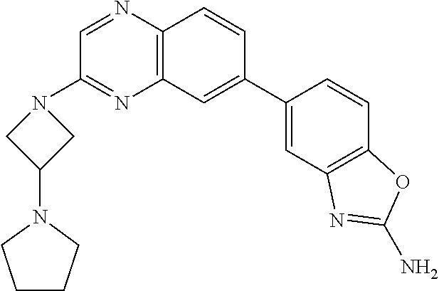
C12=C(C=C(C3=CC4=C(C=C3)OC(N)=N4)C=C1)N=C(N1CC(N3CCCC3)C1)C=N2
